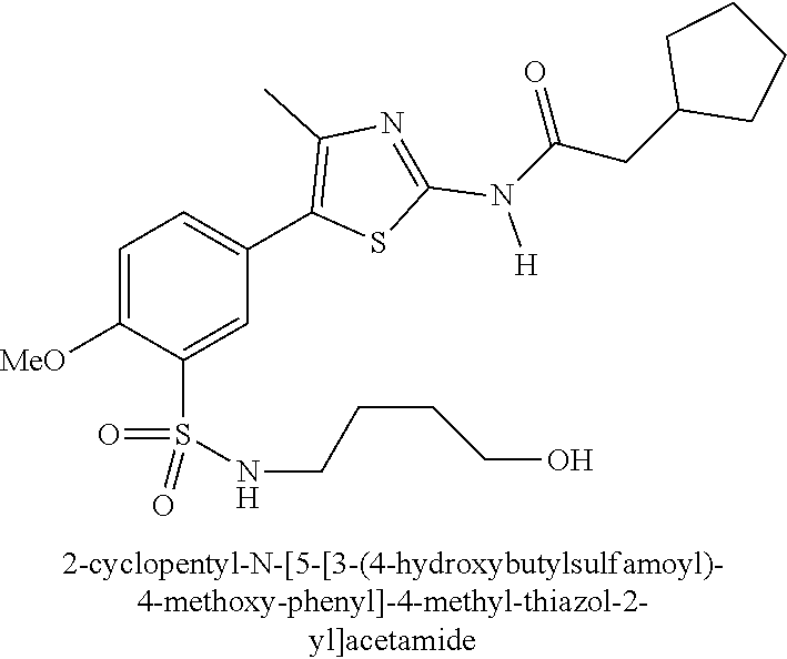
C1=C([MeO])C(S(NCCCCO)(=O)=O)=CC(C2=C(C)N=C(N([H])C(CC3CCCC3)=O)S2)=C1
